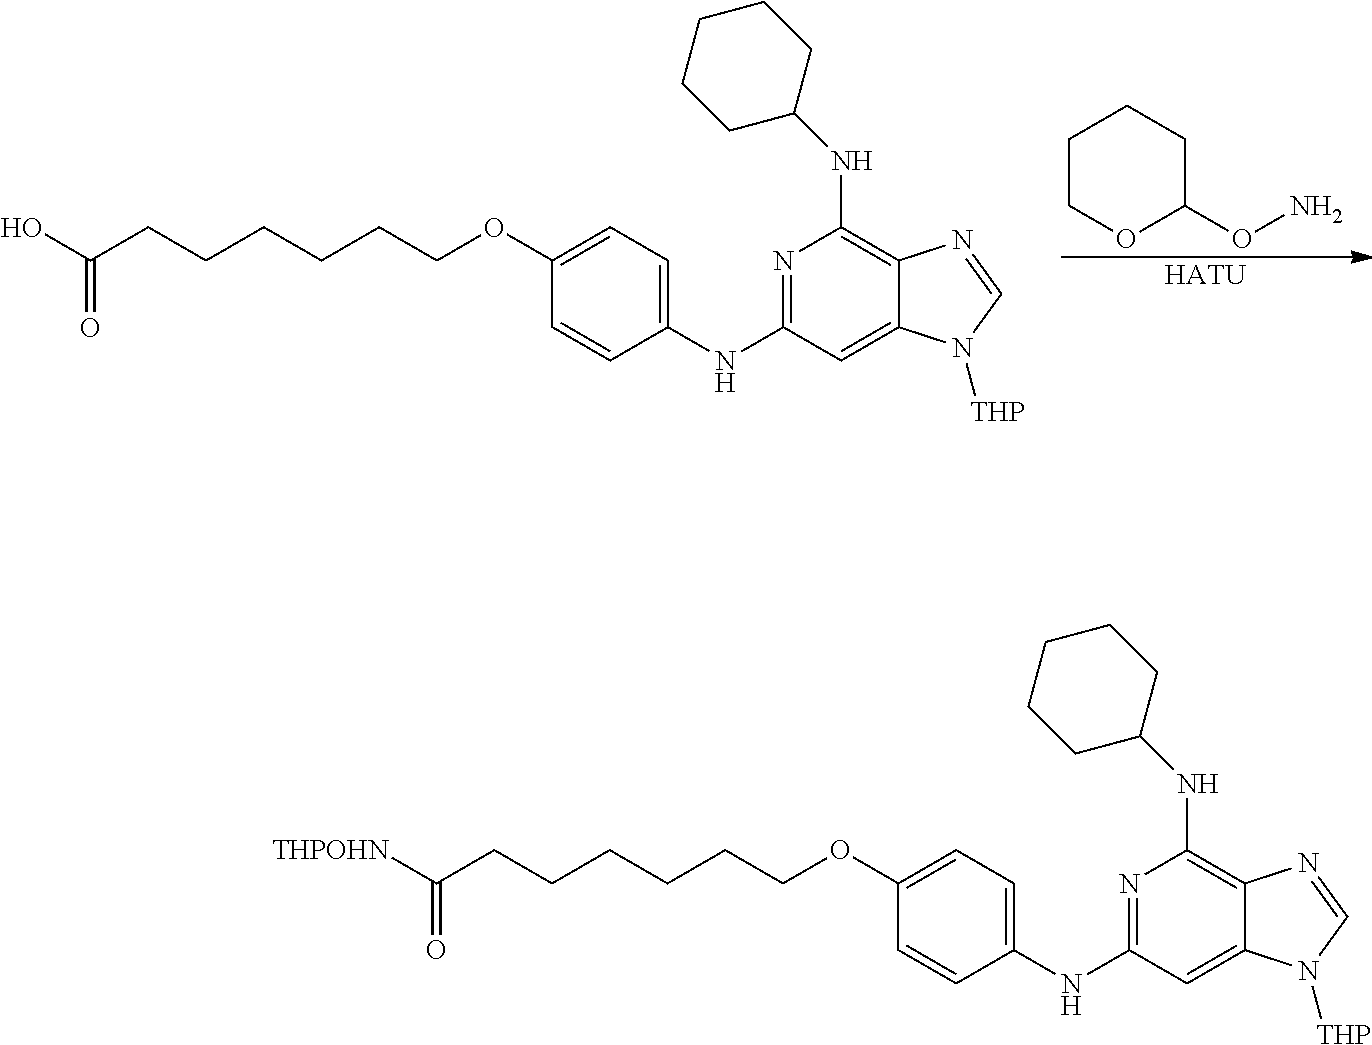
N1=C(NC2=CC=C(OCCCCCCC([THPOHN])=O)C=C2)C=C2C(=C1NC1CCCCC1)N=CN2[THP].N1=C(NC2=CC=C(OCCCCCCC(O)=O)C=C2)C=C2C(=C1NC1CCCCC1)N=CN2[THP].C1COC(ON)CC1.[HATU]
